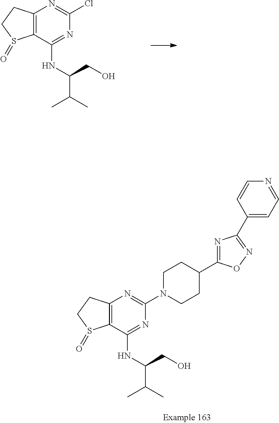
C12=C(C(NC(C(C)C)CO)=NC(Cl)=N1)S(=O)CC2.C12=C(C(NC(C(C)C)CO)=NC(N3CCC(C4=NC(C5=CC=NC=C5)=NO4)CC3)=N1)S(=O)CC2
